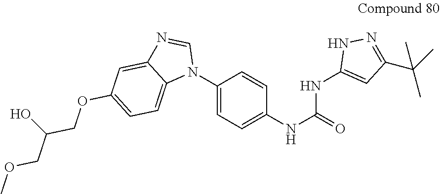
C1(N2C=NC3=CC(OCC(COC)O)=CC=C23)=CC=C(NC(=O)NC2=CC(C(C)(C)C)=NN2)C=C1
